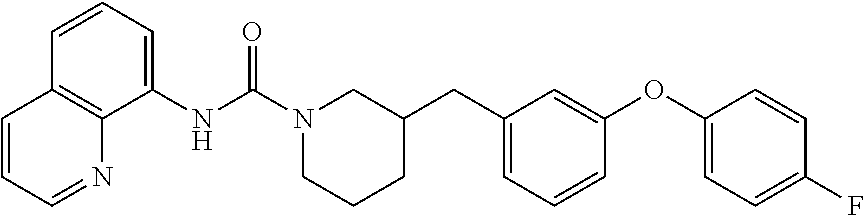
C1=CC=C(NC(N2CCCC(CC3=CC=CC(OC4=CC=C(F)C=C4)=C3)C2)=O)C2=C1C=CC=N2
